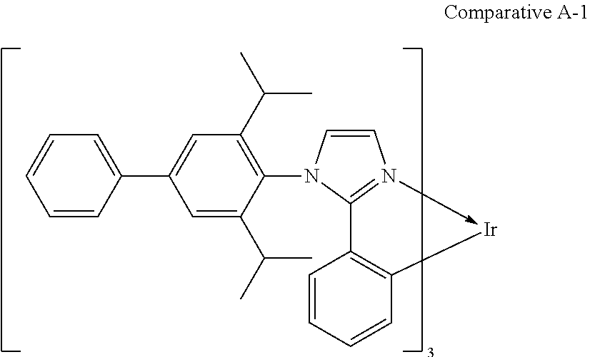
C1=CN2->[Ir]C3=C(C=2N1C1=C(C(C)C)C=C(C2=CC=CC=C2)C=C1C(C)C)C=CC=C3
